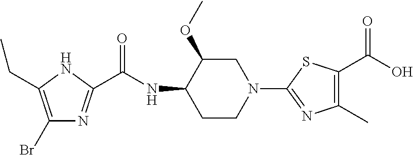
C1(Br)=C(CC)NC(C(NC2CCN(C3=NC(C)=C(C(O)=O)S3)CC2OC)=O)=N1
